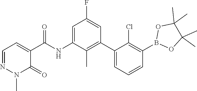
O1B(C2=C(Cl)C(C3=C(C)C(NC(C4=CC=NN(C)C4=O)=O)=CC(F)=C3)=CC=C2)OC(C)(C)C1(C)C
